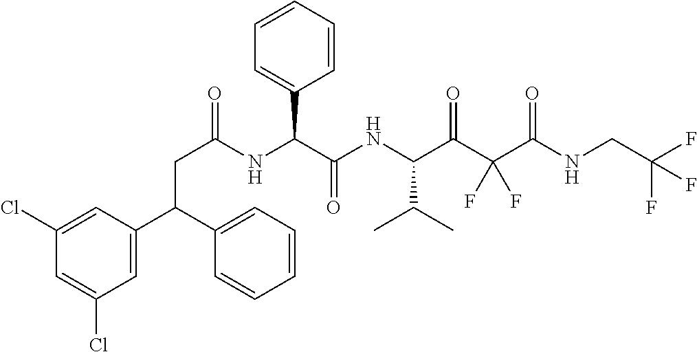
C(C(NC(C(NC(C(C(C(NCC(F)(F)F)=O)(F)F)=O)C(C)C)=O)C1=CC=CC=C1)=O)C(C1=CC=CC=C1)C1=CC(Cl)=CC(Cl)=C1
